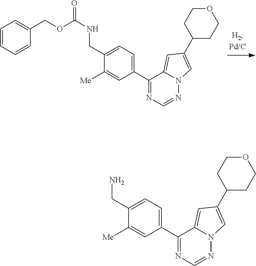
C1=CC=CC(COC(NCC2=CC=C(C3=NC=NN4C3=CC(C3CCOCC3)=C4)C=C2[Me])=O)=C1.NCC1=CC=C(C2=NC=NN3C2=CC(C2CCOCC2)=C3)C=C1[Me]
